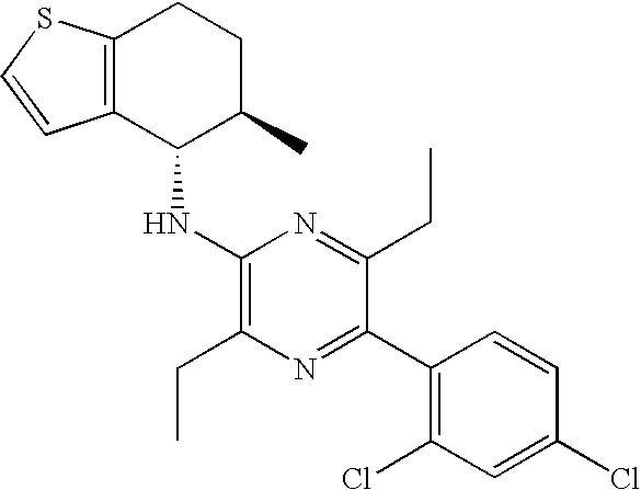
C12=C(CCC(C)C1NC1=C(CC)N=C(C3=C(Cl)C=C(Cl)C=C3)C(CC)=N1)SC=C2
